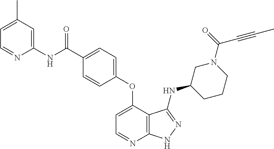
C1(NC(C2=CC=C(OC3=CC=NC4=C3C(NC3CCCN(C(=O)C#CC)C3)=NN4)C=C2)=O)=CC(C)=CC=N1
